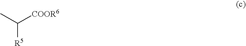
C([R5])(C)[COOR6]
